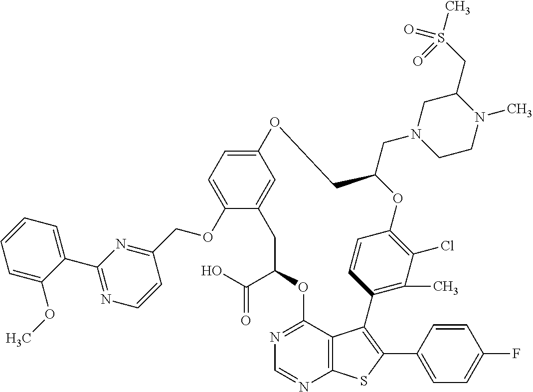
O1C2=C(Cl)C(C)=C(C=C2)C2=C(C3=CC=C(F)C=C3)SC3=C2C(=NC=N3)OC(C(O)=O)CC2=CC(=CC=C2OCC2=NC(C3=CC=CC=C3OC)=NC=C2)OCC1CN1CCN(C)C(CS(C)(=O)=O)C1
